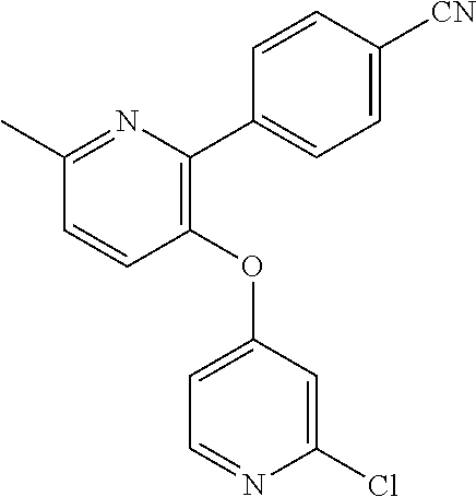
C1=CC(OC2=CC=NC(Cl)=C2)=C(C2=CC=C([CN])C=C2)N=C1C
